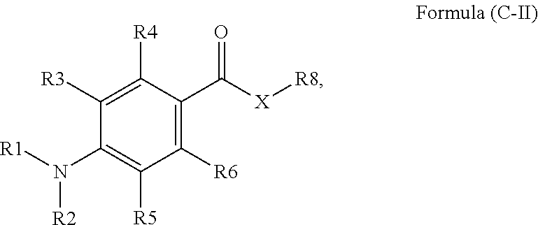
C1([R6])=C(C([X][R8])=O)C([R4])=C([R3])C(N([R1])[R2])=C1[R5]
